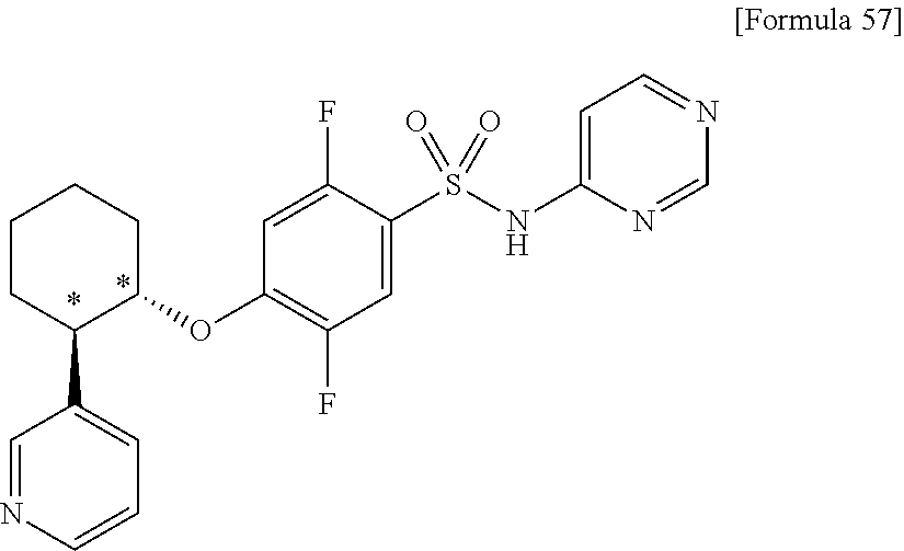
C1(OC2=C(F)C=C(S(NC3=CC=NC=N3)(=O)=O)C(F)=C2)CCCCC1C1=CC=CN=C1
